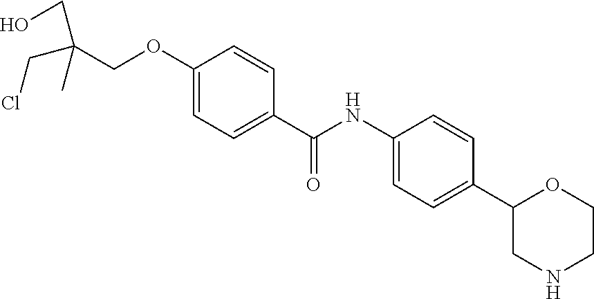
C1=C(OCC(CCl)(C)CO)C=CC(C(NC2=CC=C(C3CNCCO3)C=C2)=O)=C1
